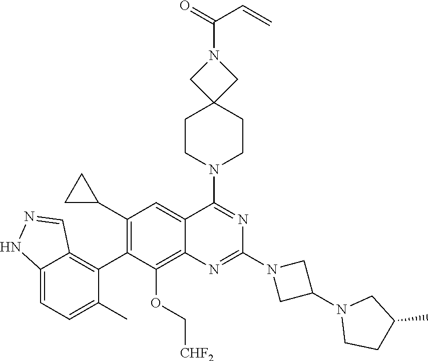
C12=CC=C(C)C(C3=C(C4CC4)C=C4C(=C3OC[CHF2])N=C(N3CC(N5CCC(C)C5)C3)N=C4N3CCC4(CC3)CN(C(C=C)=O)C4)=C1C=NN2
